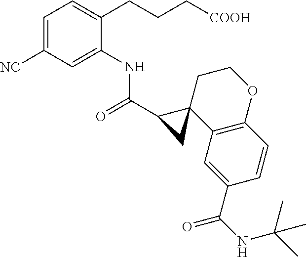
C1=C([NC])C=C(NC(C2CC23C2=C(OCC3)C=CC(C(NC(C)(C)C)=O)=C2)=O)C(CCC[COOH])=C1
